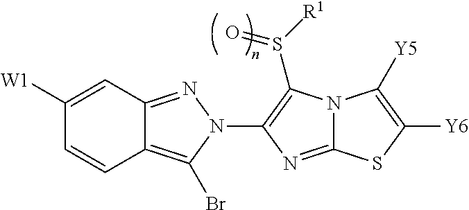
C12=C(Br)N(C3=C(S([R1])=O)N4C(=N3)SC([Y6])=C4[Y5])N=C1C=C([W1])C=C2
